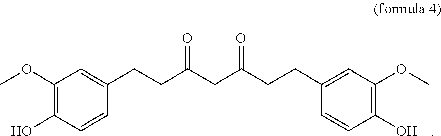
C1(OC)=C(O)C=CC(CCC(CC(CCC2=CC(OC)=C(O)C=C2)=O)=O)=C1
